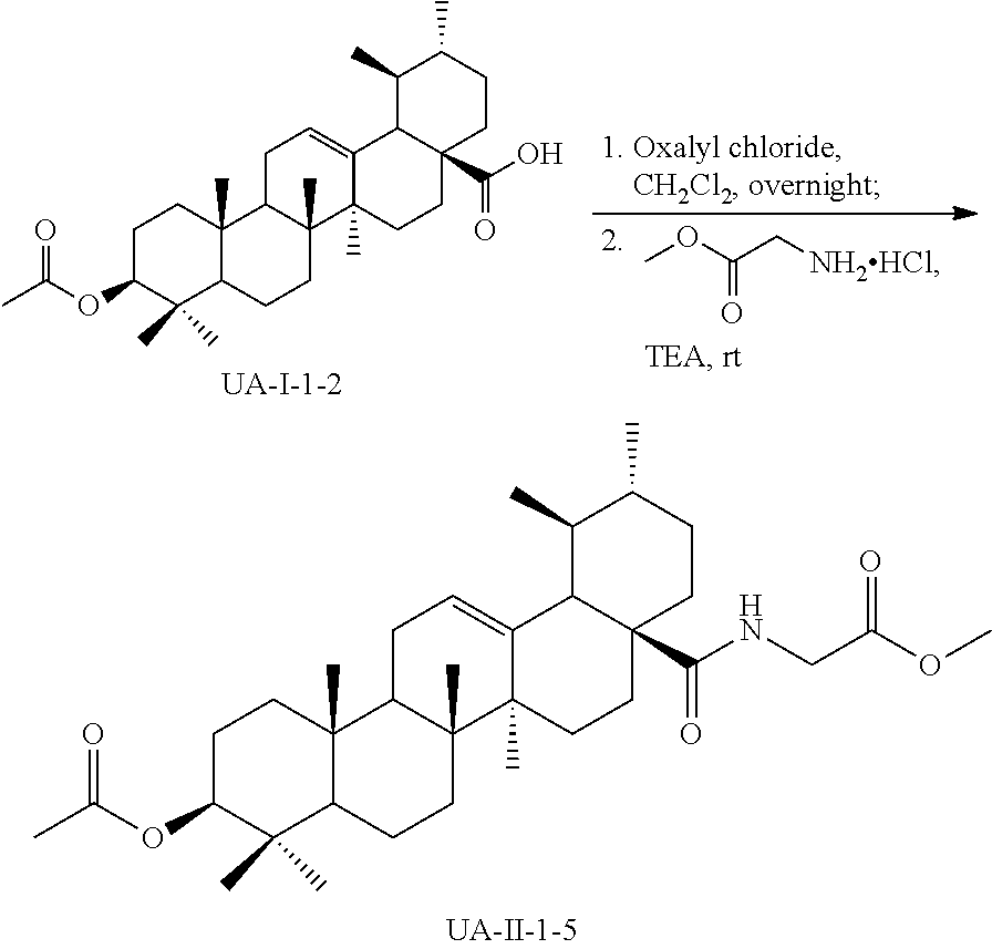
C1C(OC(C)=O)C(C)(C)C2C(C)(C1)C1C(C)(CC2)C2(C)C(=CC1)C1C(C(=O)NCC(=O)OC)(CC2)CCC(C)C1C.COC(C[NH2HCl])=O.C1C(OC(C)=O)C(C)(C)C2C(C)(C1)C1C(C)(CC2)C2(C)C(=CC1)C1C(C(O)=O)(CC2)CCC(C)C1C.[UA-I-1-2]
